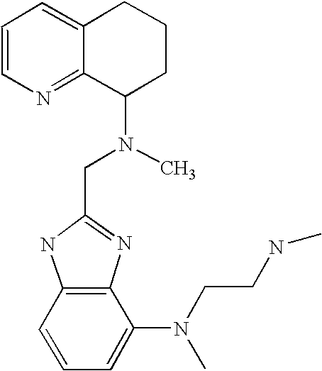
C12=CC=CN=C1C(N(C)CC1=NC3=C(N1)C=CC=C3N(CCNC)C)CCC2
